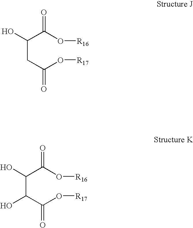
C(CC(O[R17])=O)(C(O[R16])=O)O.C(C(C(O[R17])=O)O)(C(O[R16])=O)O
